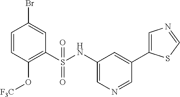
C1=CC(O[F3C])=C(S(NC2=CN=CC(C3=CN=CS3)=C2)(=O)=O)C=C1Br
